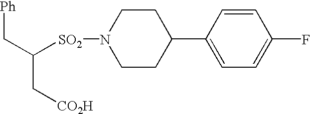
[Ph]CC([SO2]N1CCC(C2=CC=C(F)C=C2)CC1)C[CO2H]
